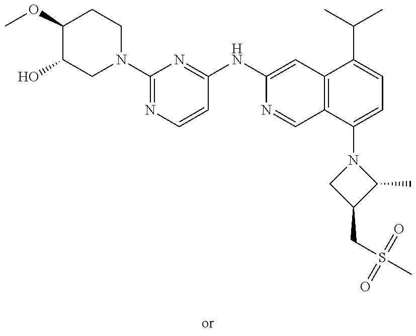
C1(OC)C(O)CN(C2=NC=CC(NC3=CC4=C(C=N3)C(N3CC(CS(C)(=O)=O)C3C)=CC=C4C(C)C)=N2)CC1
